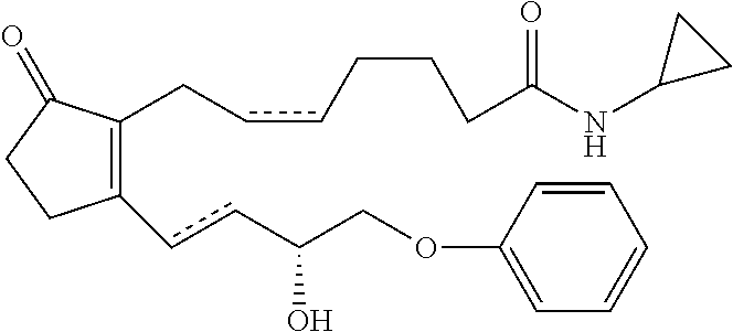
C1(=O)CCC(ccC(COC2=CC=CC=C2)O)=C1CccCCCC(NC1CC1)=O
